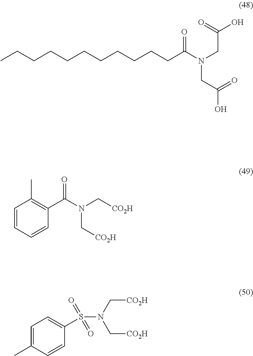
CCCCCCCCCCCC(N(CC(=O)O)CC(=O)O)=O.C1=CC=CC(C(N(C[CO2H])C[CO2H])=O)=C1C.C1=C(C)C=CC(S(N(C[CO2H])C[CO2H])(=O)=O)=C1
